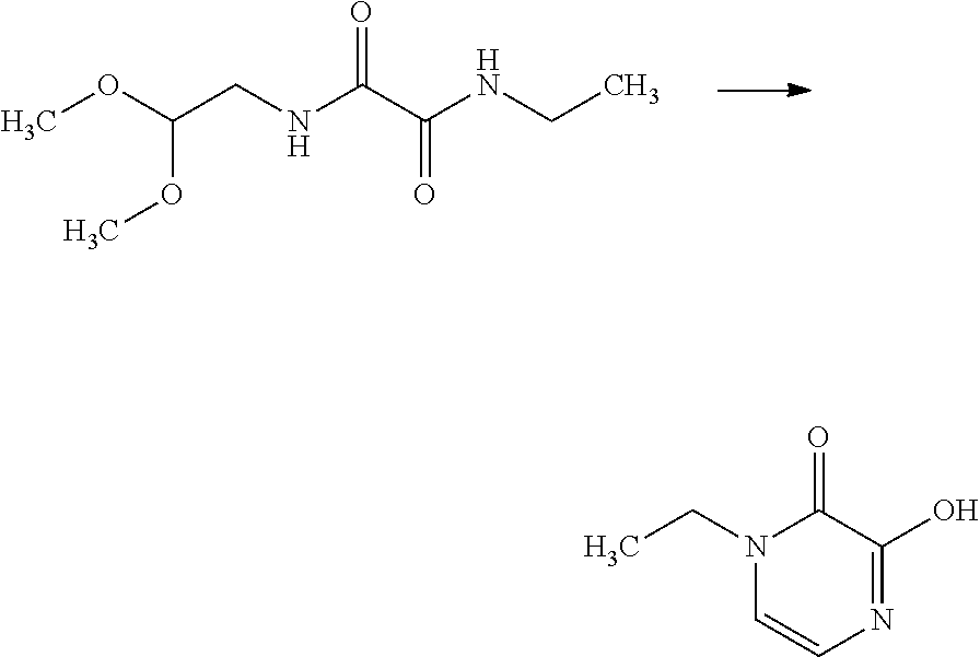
C(OC)(OC)CNC(C(NCC)=O)=O.N1(CC)C=CN=C(O)C1=O
